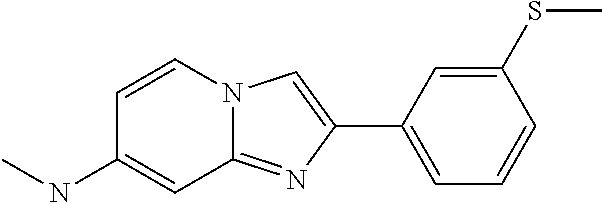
C1=CC(SC)=CC(C2=CN3C(=N2)C=C(NC)C=C3)=C1
